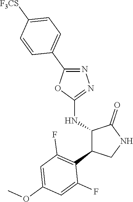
C1(NC2C(C3=C(F)C=C(OC)C=C3F)CNC2=O)=NN=C(C2=CC=C([F3CS])C=C2)O1
